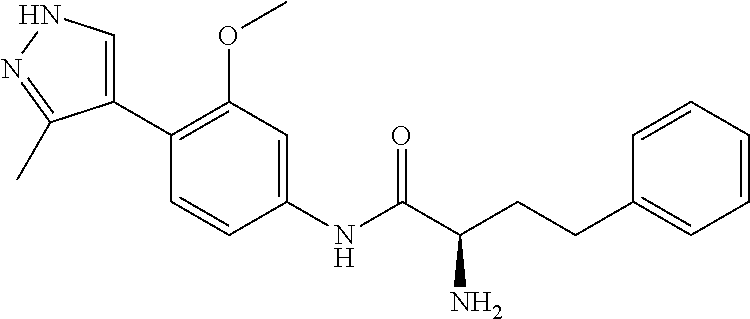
C1(C2=C(OC)C=C(NC(=O)C(CCC3=CC=CC=C3)N)C=C2)=CNN=C1C
